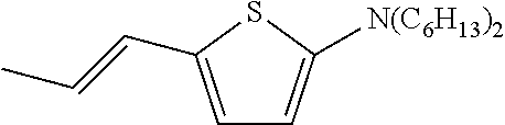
C1=C(C=CC)SC([N(C6H13)2])=C1
